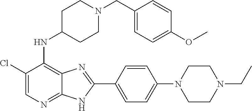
C1(Cl)=CN=C2C(=C1NC1CCN(CC3=CC=C(OC)C=C3)CC1)N=C(C1=CC=C(N3CCN(CC)CC3)C=C1)N2
